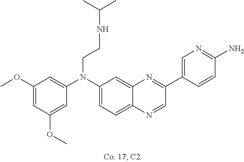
C1(OC)=CC(OC)=CC(N(C2=CC=C3C(=C2)N=C(C2=CN=C(N)C=C2)C=N3)CCNC(C)C)=C1
